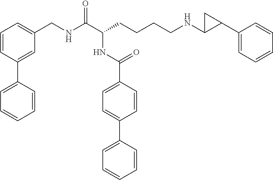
C1=CC(C2=CC=CC=C2)=CC(CNC(C(CCCCNC2C(C3=CC=CC=C3)C2)NC(C2=CC=C(C3=CC=CC=C3)C=C2)=O)=O)=C1
